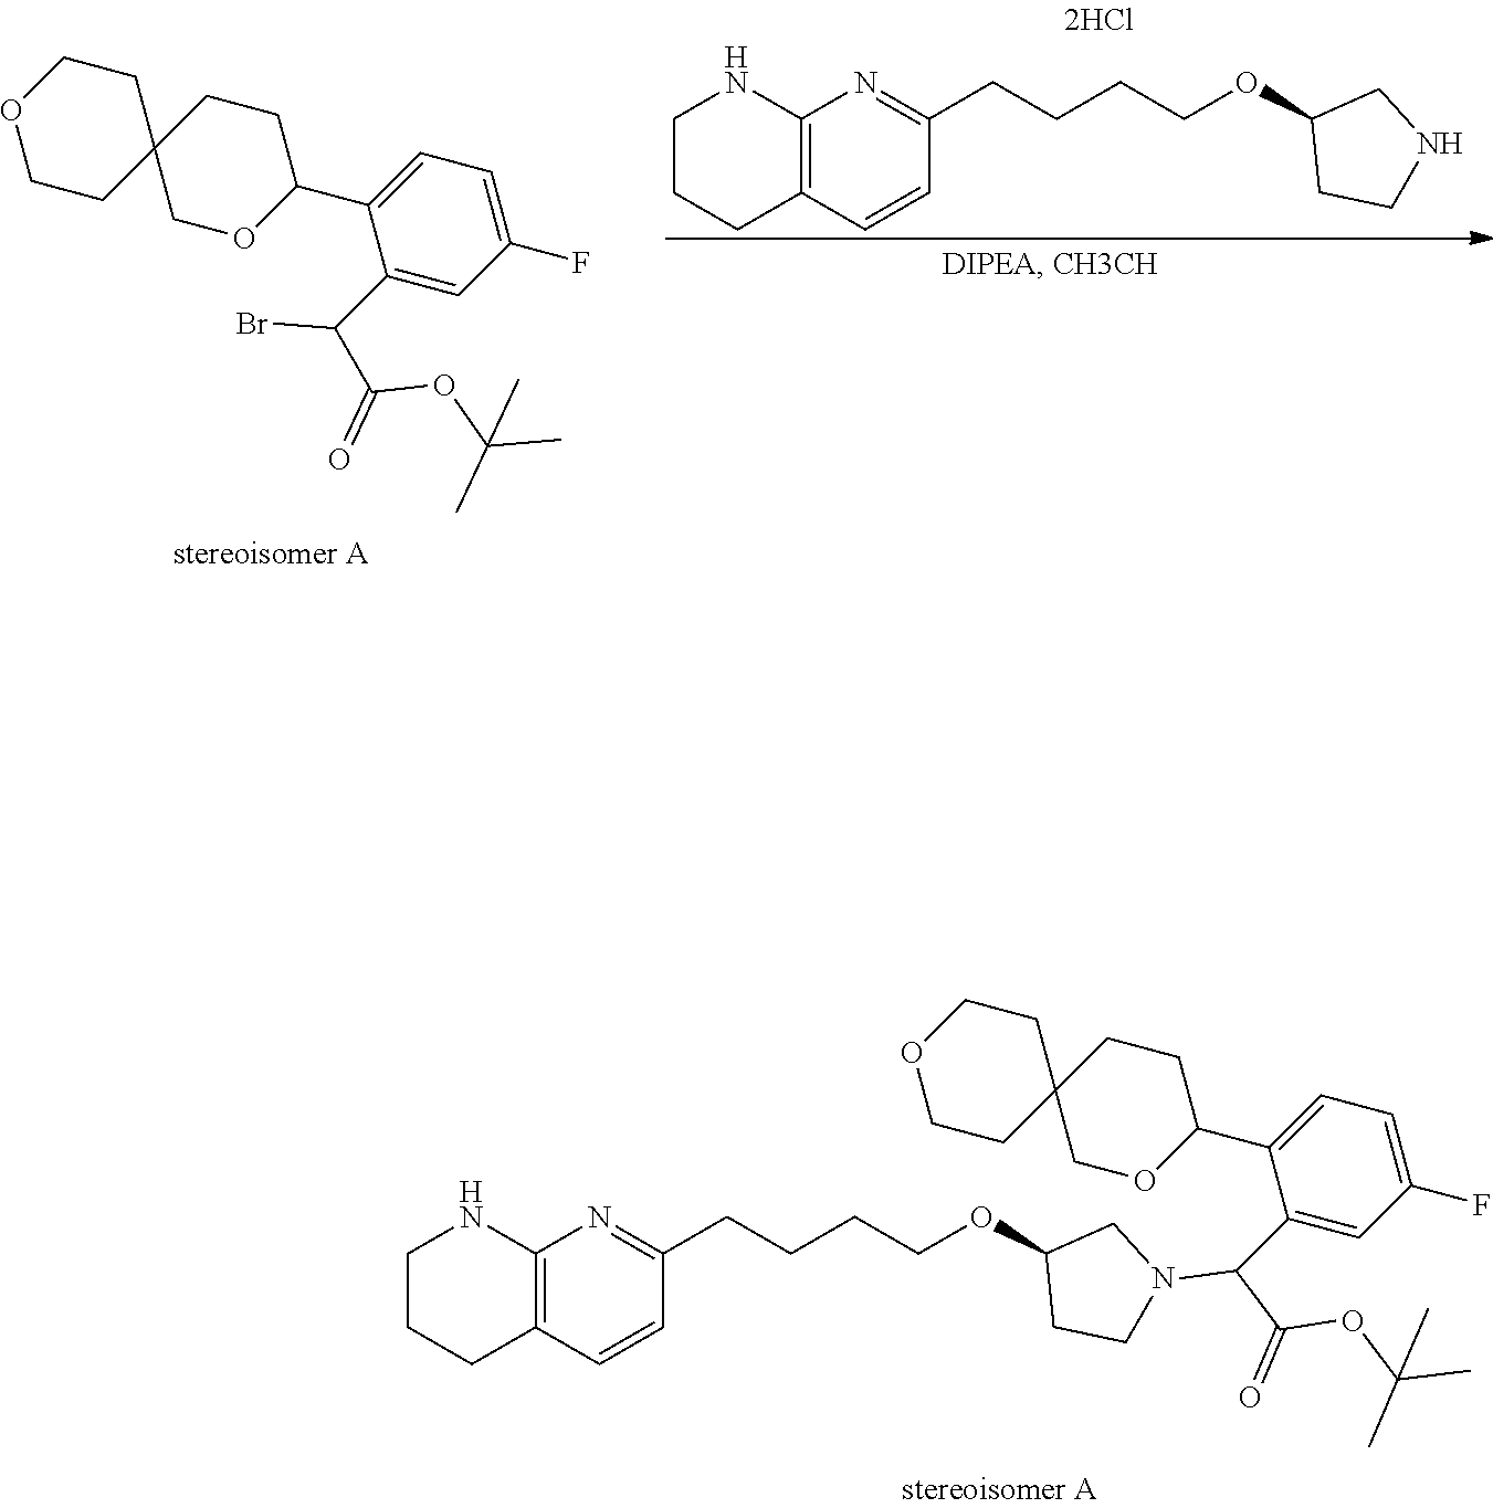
C12=C(C=CC(CCCCOC3CCNC3)=N1)CCCN2.C1CC2(CCO1)COC(C1=CC=C(F)C=C1C(C(OC(C)(C)C)=O)Br)CC2.C12=C(C=CC(CCCCOC3CCN(C(C(OC(C)(C)C)=O)C4=CC(F)=CC=C4C4CCC5(CO4)CCOCC5)C3)=N1)CCCN2
